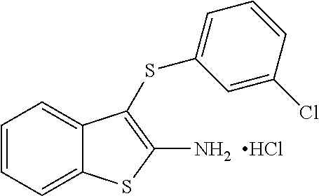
C1=CC=C2C(=C1)C(SC1=CC=CC(Cl)=C1)=C(N)S2.Cl
